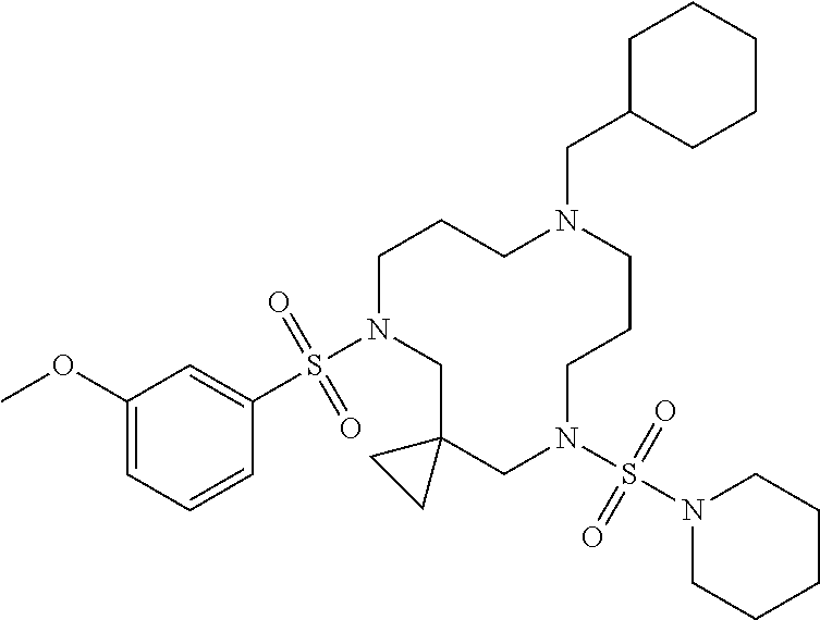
C1N(S(C2=CC(OC)=CC=C2)(=O)=O)CC2(CN(S(N3CCCCC3)(=O)=O)CCCN(CC3CCCCC3)CC1)CC2
